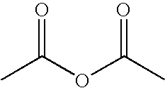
O=C(OC(C)=O)C
